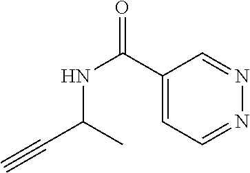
C1(C(NC(C#C)C)=O)=CC=NN=C1
